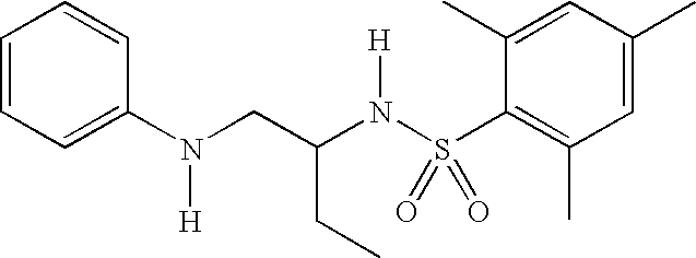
C1=CC=C(N(CC(N(S(C2=C(C)C=C(C)C=C2C)(=O)=O)[H])CC)[H])C=C1
